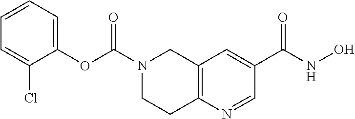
C12=C(N=CC(C(NO)=O)=C1)CCN(C(OC1=CC=CC=C1Cl)=O)C2
